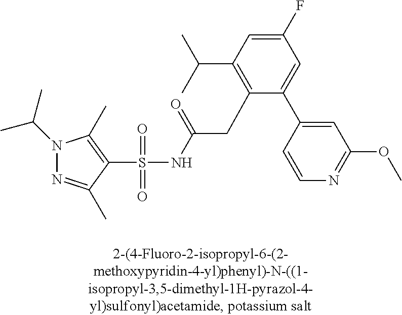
S(=O)(=O)(NC(CC1=C(C(C)C)C=C(F)C=C1C1=CC(OC)=NC=C1)=O)C1=C(C)N(C(C)C)N=C1C
